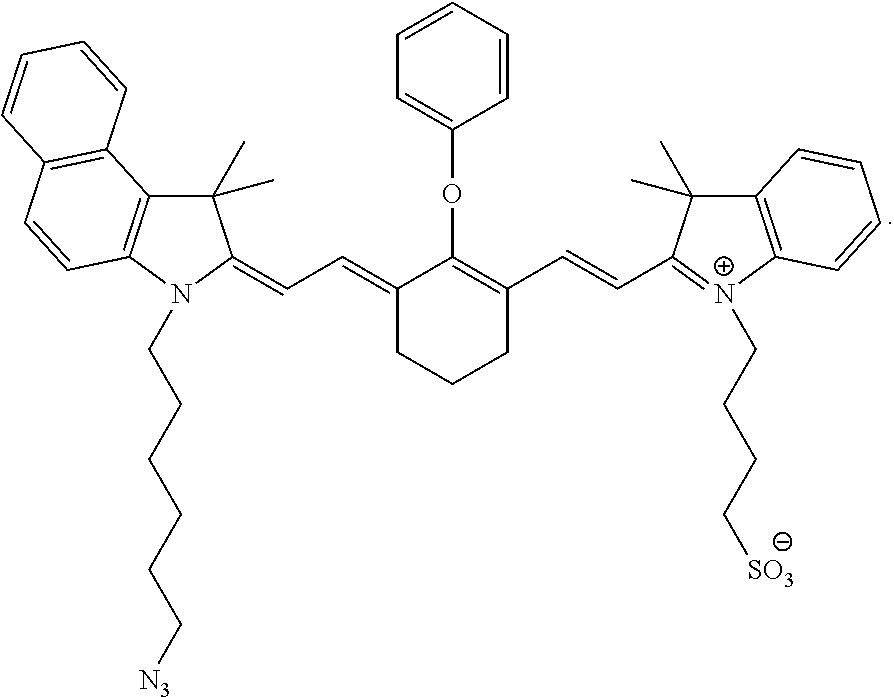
C1(C)(C)C2=C(N(CCCCCC[N3])C1=CC=C1C(OC3=CC=CC=C3)=C(C=CC3=[N+](CCCC[SO3])C4=C(C3(C)C)C=CC=C4)CCC1)C=CC1=C2C=CC=C1
